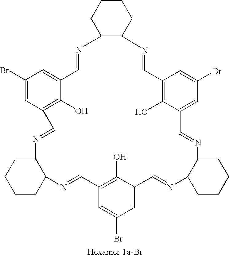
[Hexamer 1a-Br].C12CCCCC1N=CC1=CC(Br)=CC(=C1O)C=NC1CCCCC1N=CC1=C(O)C(=CC(Br)=C1)C=NC1C(N=CC3=CC(Br)=CC(=C3O)C=N2)CCCC1
